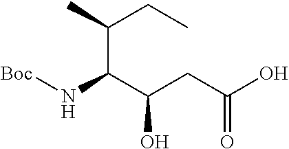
C(C(C(CC(O)=O)O)N[Boc])(C)CC
